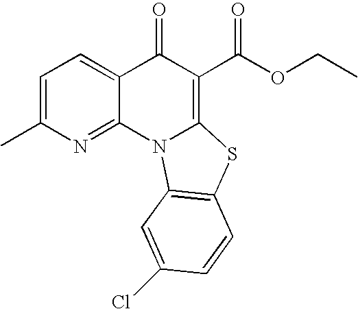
C1=C(C)N=C2C(=C1)C(=O)C(C(OCC)=O)=C1N2C2=C(S1)C=CC(Cl)=C2
